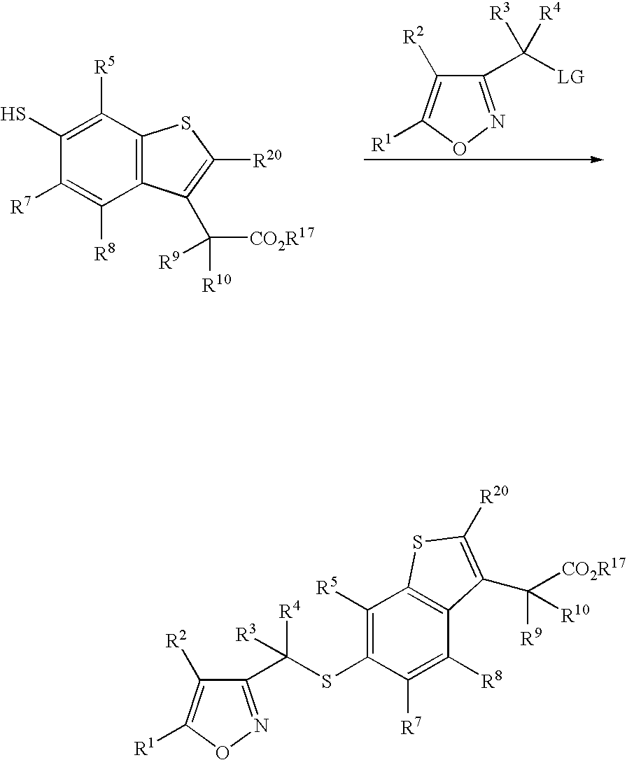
C1(S)=C([R5])C2=C(C([R8])=C1[R7])C(C([CO2R17])([R10])[R9])=C([R20])S2.C1(C([LG])([R4])[R3])=NOC([R1])=C1[R2].C1(C(SC2=C([R5])C3=C(C([R8])=C2[R7])C(C([R9])([CO2R17])[R10])=C([R20])S3)([R3])[R4])=NOC([R1])=C1[R2]
